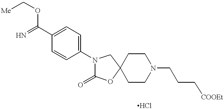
C1=CC(N2C(=O)OC3(CCN(CCC[COOEt])CC3)C2)=CC=C1C(OC[Me])=N
